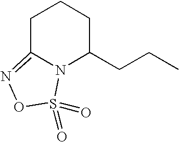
C1C2=NOS(=O)(=O)N2C(CCC)CC1
